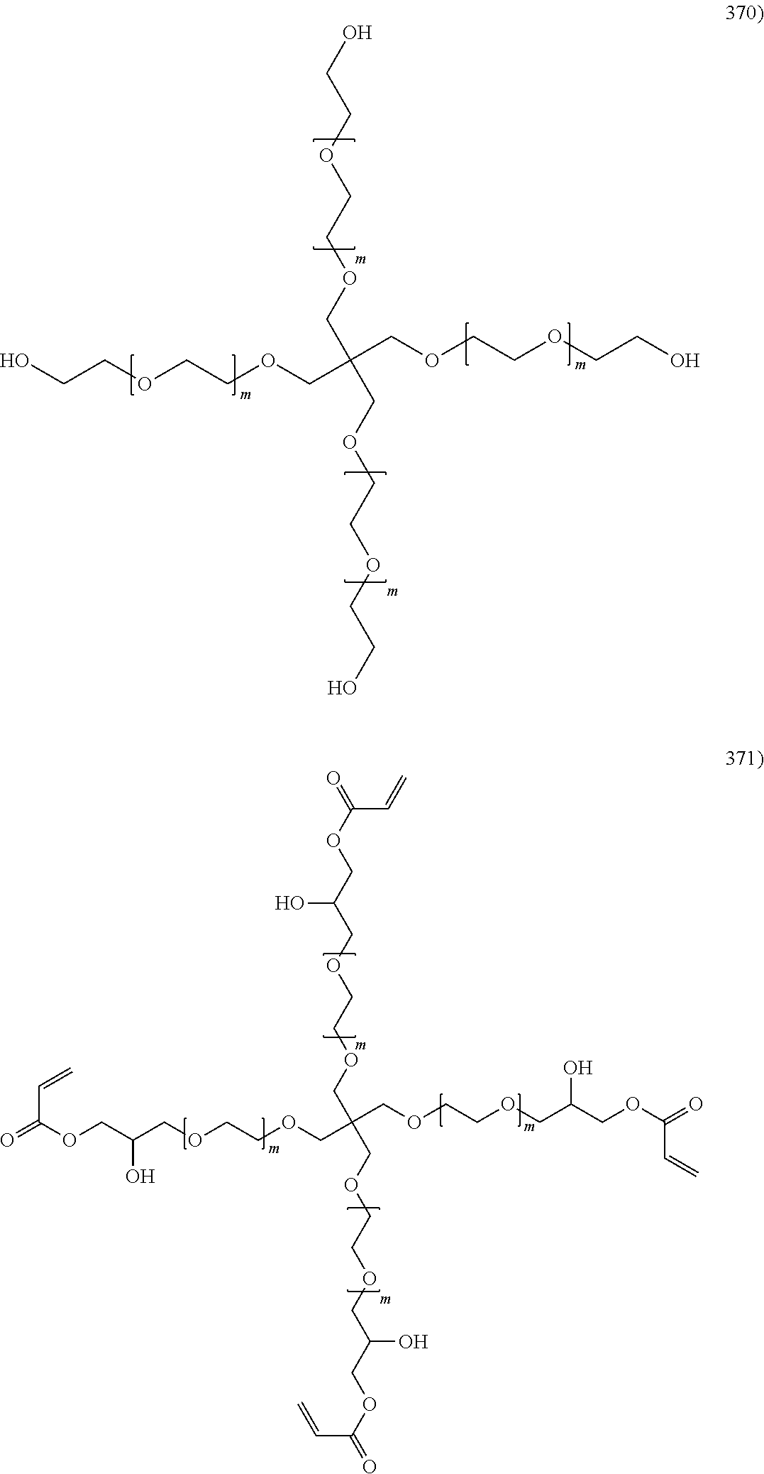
OCCOCCOCC(COCCOCCO)(COCCOCCO)COCCOCCO.C(C(COCCOCC(COCCOCC(COC(=O)C=C)O)(COCCOCC(COC(=O)C=C)O)COCCOCC(COC(=O)C=C)O)O)OC(=O)C=C
